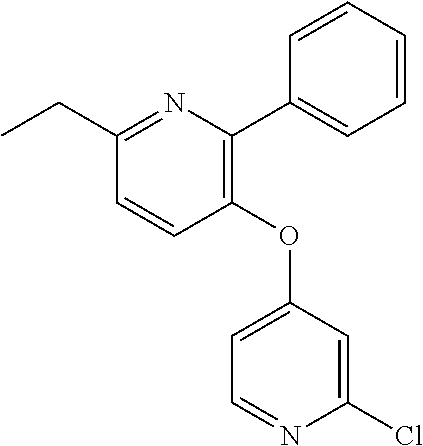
C1=CC(OC2=CC=NC(Cl)=C2)=C(C2=CC=CC=C2)N=C1CC
